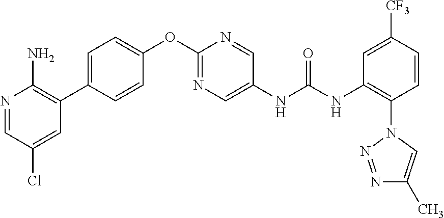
C1(OC2=NC=C(NC(NC3=C(N4N=NC(C)=C4)C=CC([CF3])=C3)=O)C=N2)=CC=C(C2=C(N)N=CC(Cl)=C2)C=C1
